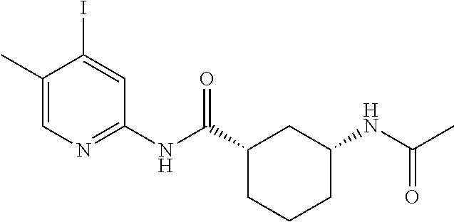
C1(C)=CN=C(NC(C2CC(NC(C)=O)CCC2)=O)C=C1I
